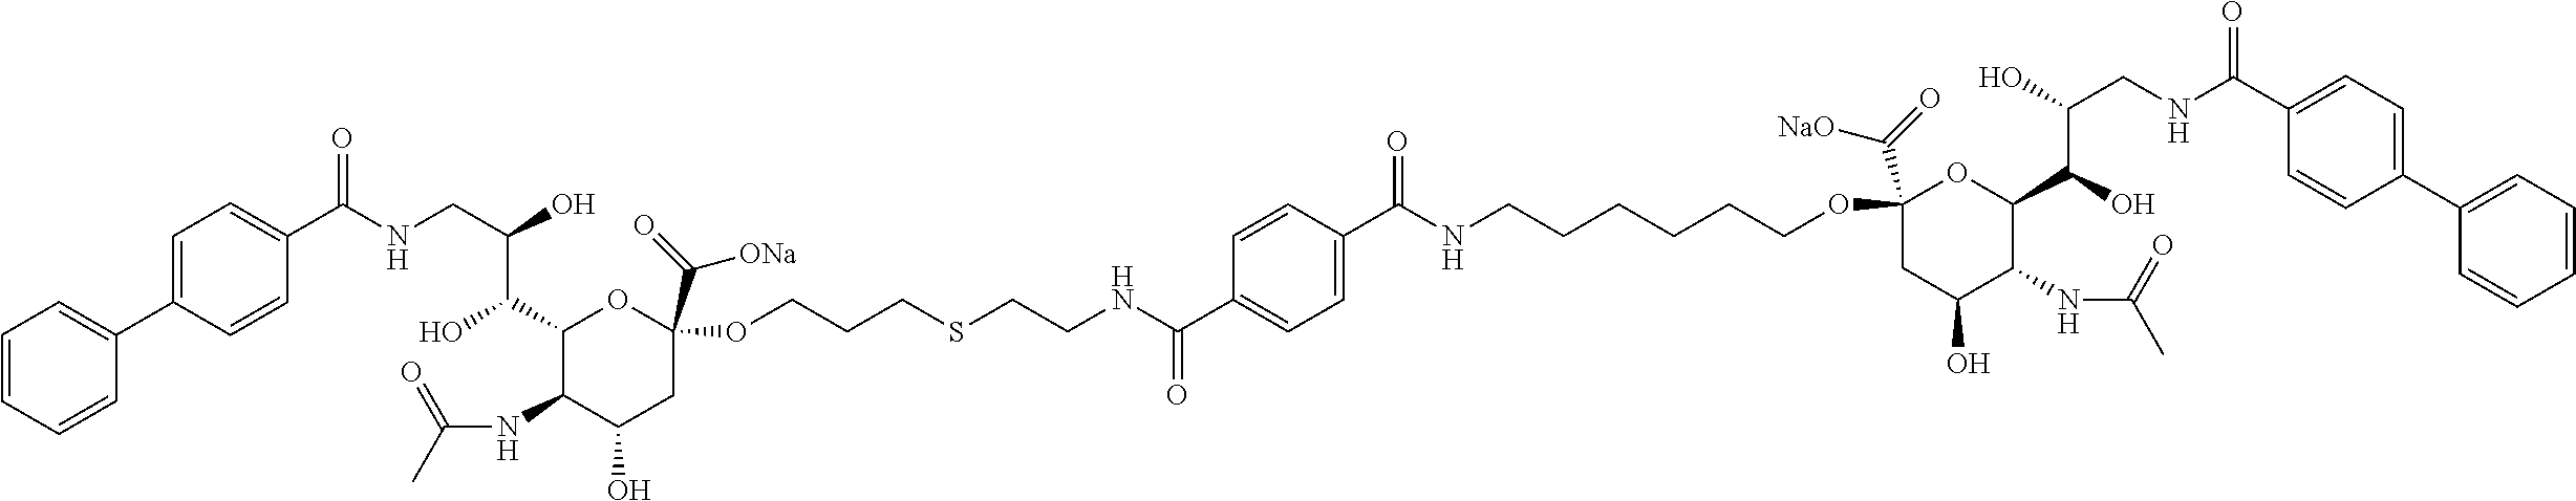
C(NCC(O)C(C1C(NC(C)=O)C(O)CC(C(=O)[ONa])(OCCCSCCNC(C2=CC=C(C(NCCCCCCOC3(C(=O)[NaO])CC(O)C(NC(C)=O)C(C(O)C(O)CNC(C4=CC=C(C5=CC=CC=C5)C=C4)=O)O3)=O)C=C2)=O)O1)O)(C1=CC=C(C2=CC=CC=C2)C=C1)=O
